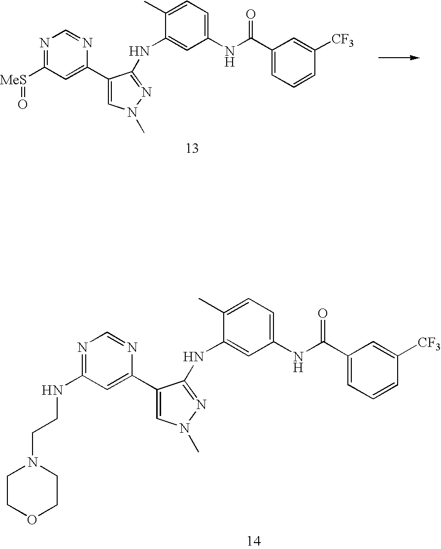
N1=C(NCCN2CCOCC2)C=C(C2=CN(C)N=C2NC2=CC(NC(=O)C3=CC=CC([CF3])=C3)=CC=C2C)N=C1.N1=C([MeS]=O)C=C(C2=CN(C)N=C2NC2=CC(NC(=O)C3=CC=CC([CF3])=C3)=CC=C2C)N=C1
